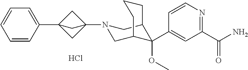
C1(C(N)=O)=NC=CC(C2(OC)C3CN(C45CC(C6=CC=CC=C6)(C4)C5)CC2CCC3)=C1.Cl
